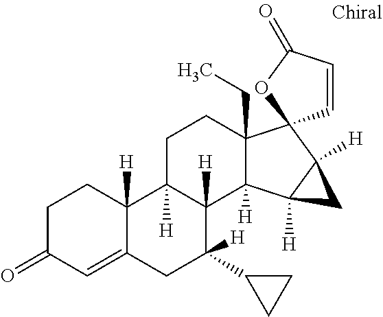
C1C(=O)C=C2C([H])(C1)C1([H])C([H])(C([H])(C3CC3)C2)C2([H])C(CC)(CC1)C1(C3([H])C2([H])C3)C=CC(=O)O1
